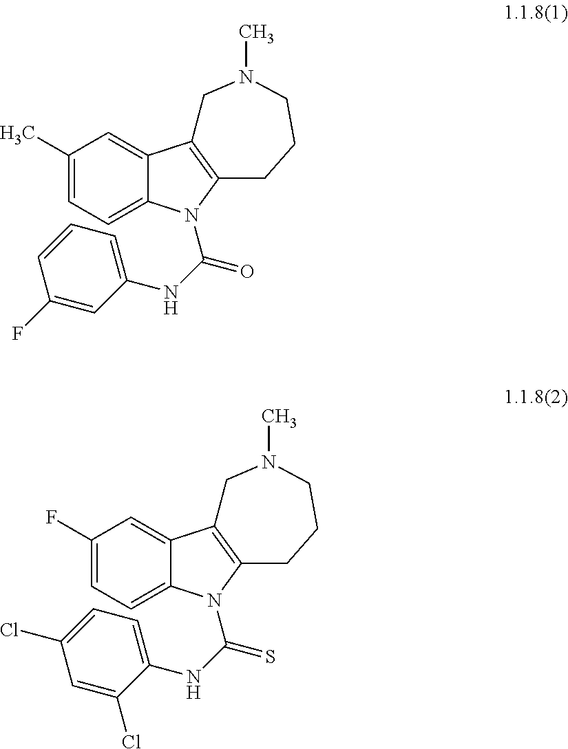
C1(C)=CC=C2C(=C1)C1=C(CCCN(C)C1)N2C(NC1=CC=CC(F)=C1)=O.C1(F)=CC=C2C(=C1)C1=C(CCCN(C)C1)N2C(NC1=CC=C(Cl)C=C1Cl)=S
